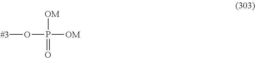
O(P([OM])([OM])=O)[#3]
